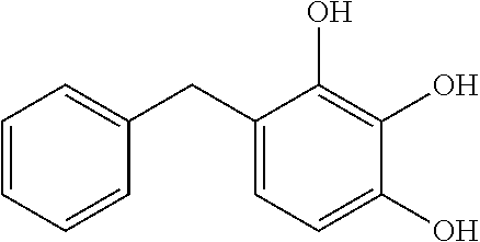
C1=CC=CC(CC2=CC=C(O)C(O)=C2O)=C1
